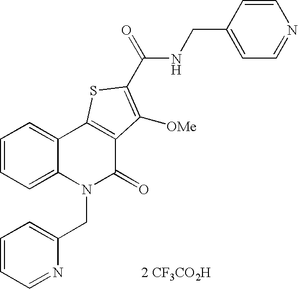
[2 CF3CO2H].N(C(=O)C1=C([OMe])C2=C(C3=CC=CC=C3N(CC3=CC=CC=N3)C2=O)S1)CC1=CC=NC=C1
